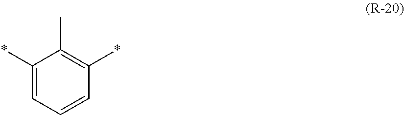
C1(*)=CC=CC(*)=C1C
